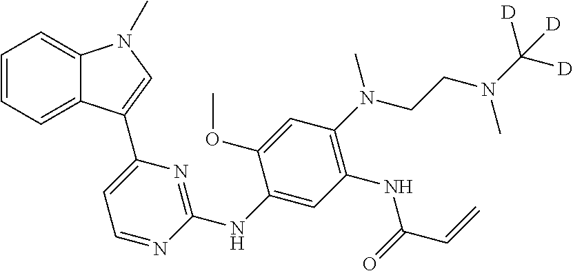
C1=CC=C2C(=C1)N(C)C=C2C1=CC=NC(NC2=CC(NC(C=C)=O)=C(N(CCN(C)C([D])([D])[D])C)C=C2OC)=N1
